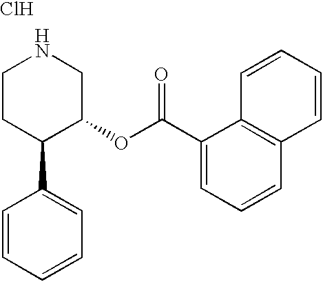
Cl.C1CC(C2=CC=CC=C2)C(OC(C2=CC=CC3=C2C=CC=C3)=O)CN1
